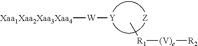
[Xaa1Xaa2Xaa3Xaa4][W][Y].[Z].C[R1][(V)e][R2]
